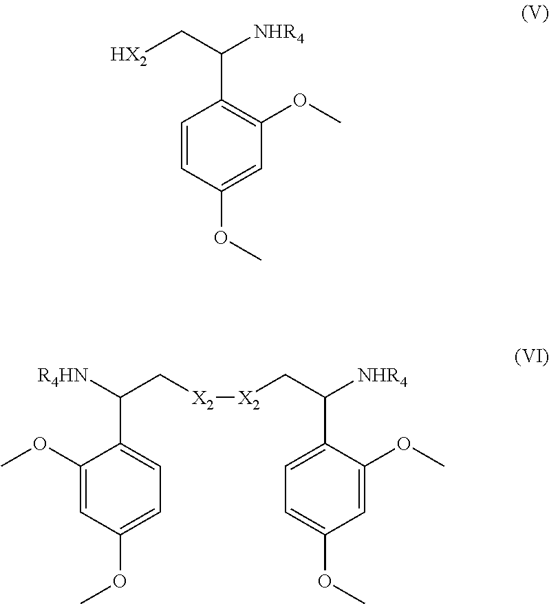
C1(OC)=CC=C(C(C[X2][X2]CC(C2=CC=C(OC)C=C2OC)[NHR4])[R4HN])C(OC)=C1.C1=CC(OC)=CC(OC)=C1C(C[HX2])[NHR4]
